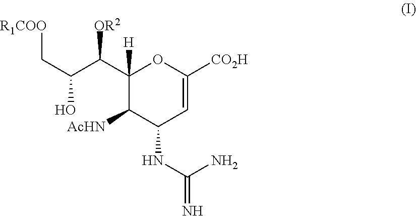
C1([H])(C(C(C[R1COO])O)[OR2])C([AcHN])C(NC(N)=N)C=C([CO2H])O1
